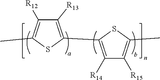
C1([R14])=C(C2=C([R13])C([R12])=C(C)S2)SC(C)=C1[R15]
